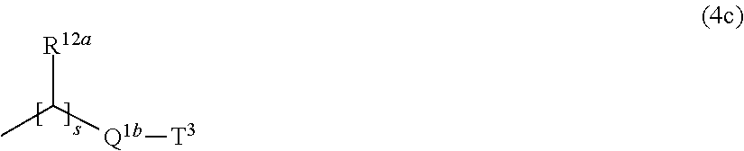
CC([Q1b][T3])[R12a]
